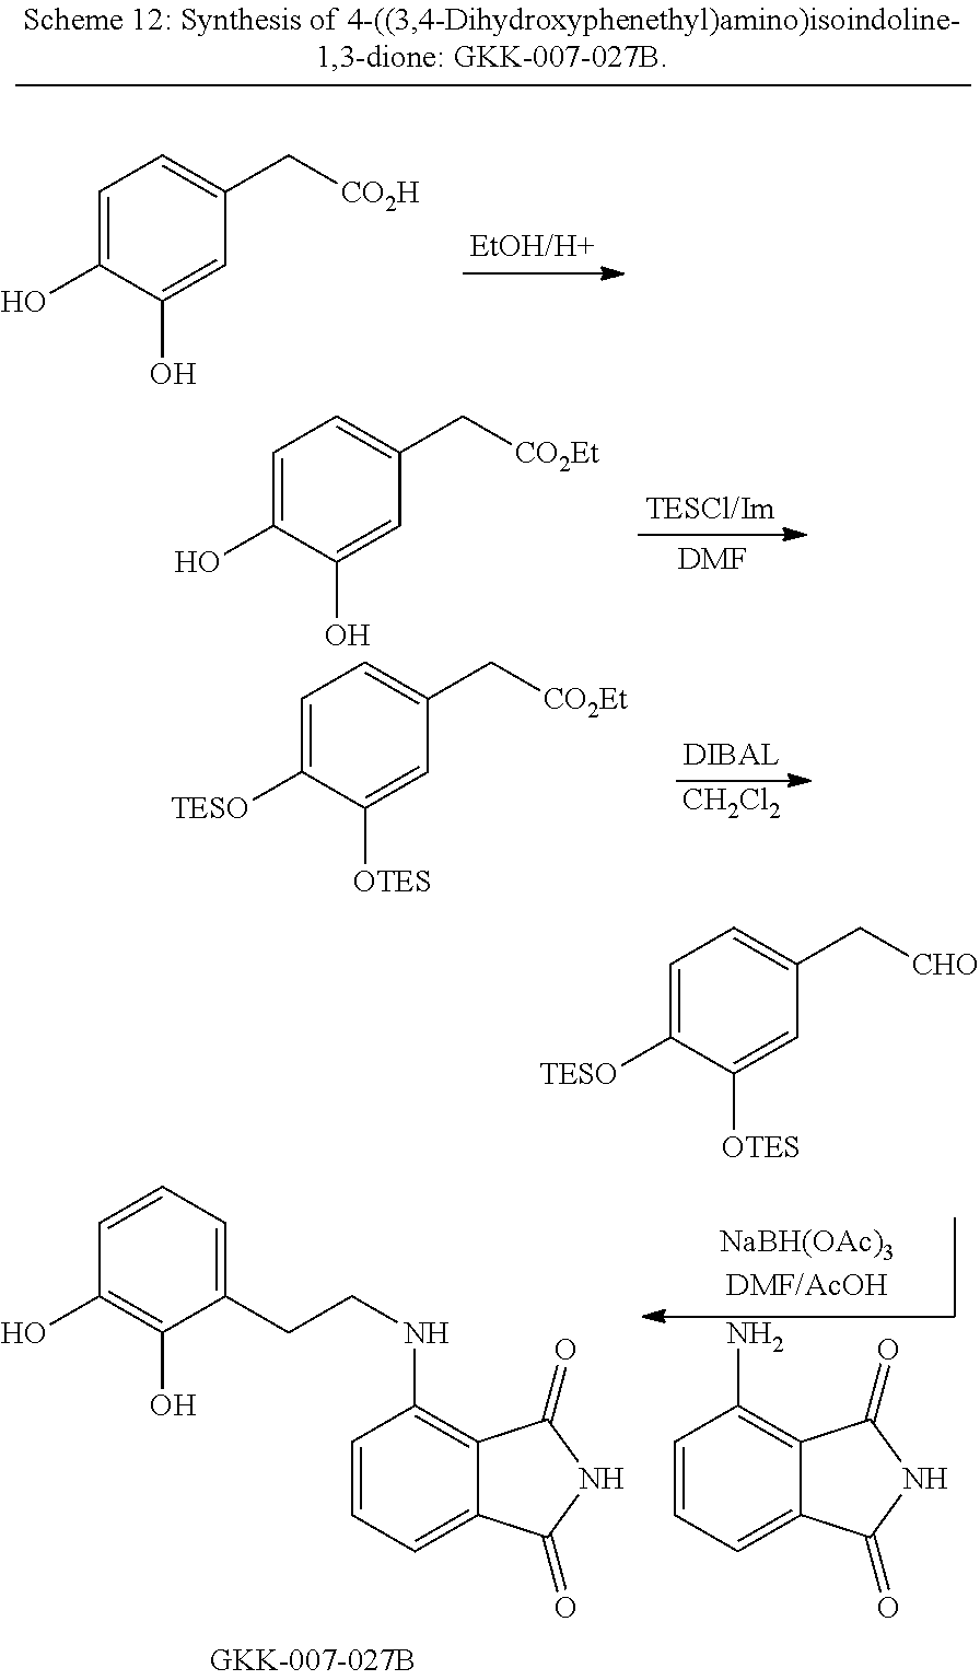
C1=C(O)C(O)=CC(C[CO2H])=C1.[DMF].C1=C(O)C(O)=CC(C[CO2Et])=C1.[CH2Cl2].C1=C([TESO])C([OTES])=CC(C[CO2Et])=C1.C1=CC=C2C(=C1N)C(=O)NC2=O.C1=CC=C2C(=C1NCCC1=CC=CC(O)=C1O)C(=O)NC2=O.C1=C([TESO])C([OTES])=CC(C[CHO])=C1
